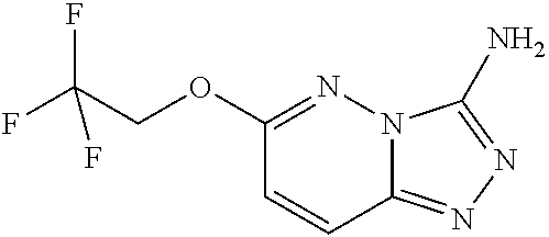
C1(OCC(F)(F)F)=NN2C(=NN=C2N)C=C1
